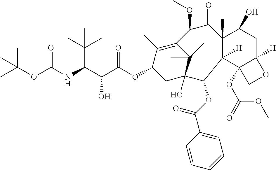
C12([H])C3(OC(=O)OC)C([H])(CC(O)C1(C)C(=O)C(OC)C1=C(C)C(OC(C(C(NC(OC(C)(C)C)=O)C(C)(C)C)O)=O)CC(O)(C1(C)C)C2OC(C1=CC=CC=C1)=O)OC3
